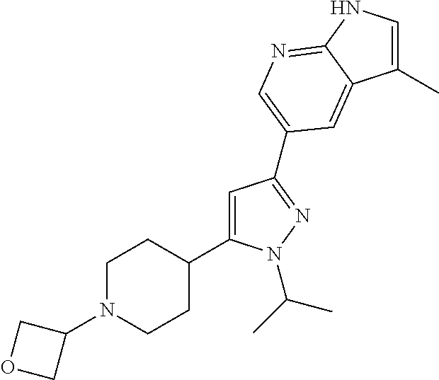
C1(C)=CNC2=NC=C(C3=NN(C(C)C)C(C4CCN(C5COC5)CC4)=C3)C=C12
